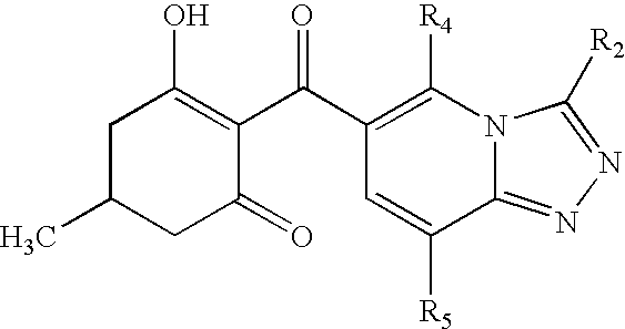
C1(C(C2=C(O)CC(C)CC2=O)=O)=C([R4])N2C(=NN=C2[R2])C([R5])=C1
